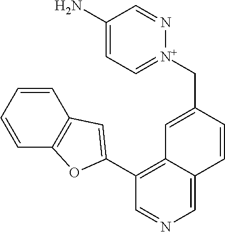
C1=CC=CC2=C1C=C(C1=C3C(=CN=C1)C=CC(C[N+]1=CC=C(N)C=N1)=C3)O2
